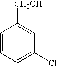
C1=CC=C(Cl)C=C1[CH2OH]
